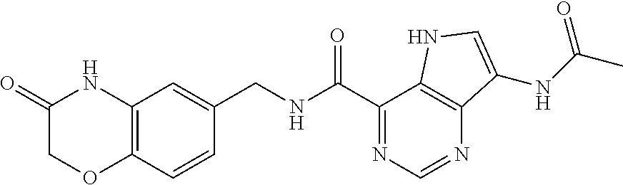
C1(=O)COC2=C(N1)C=C(CNC(C1=NC=NC3=C1NC=C3NC(C)=O)=O)C=C2
